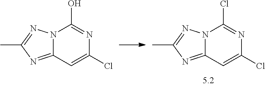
N12C(=NC(C)=N1)C=C(Cl)N=C2O.N12C(=NC(C)=N1)C=C(Cl)N=C2Cl
